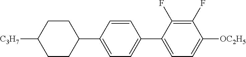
C1([C3H7])CCC(C2=CC=C(C3=CC=C([OC2H5])C(F)=C3F)C=C2)CC1
